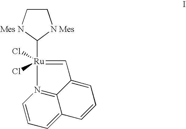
C12=N3C=CC=C1C=CC=C2C=[Ru]3(C1[N Mes]CC[Mes N]1)(Cl)Cl
